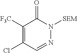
C1([F3C])=C(Cl)C=NN([SEM])C1=O
